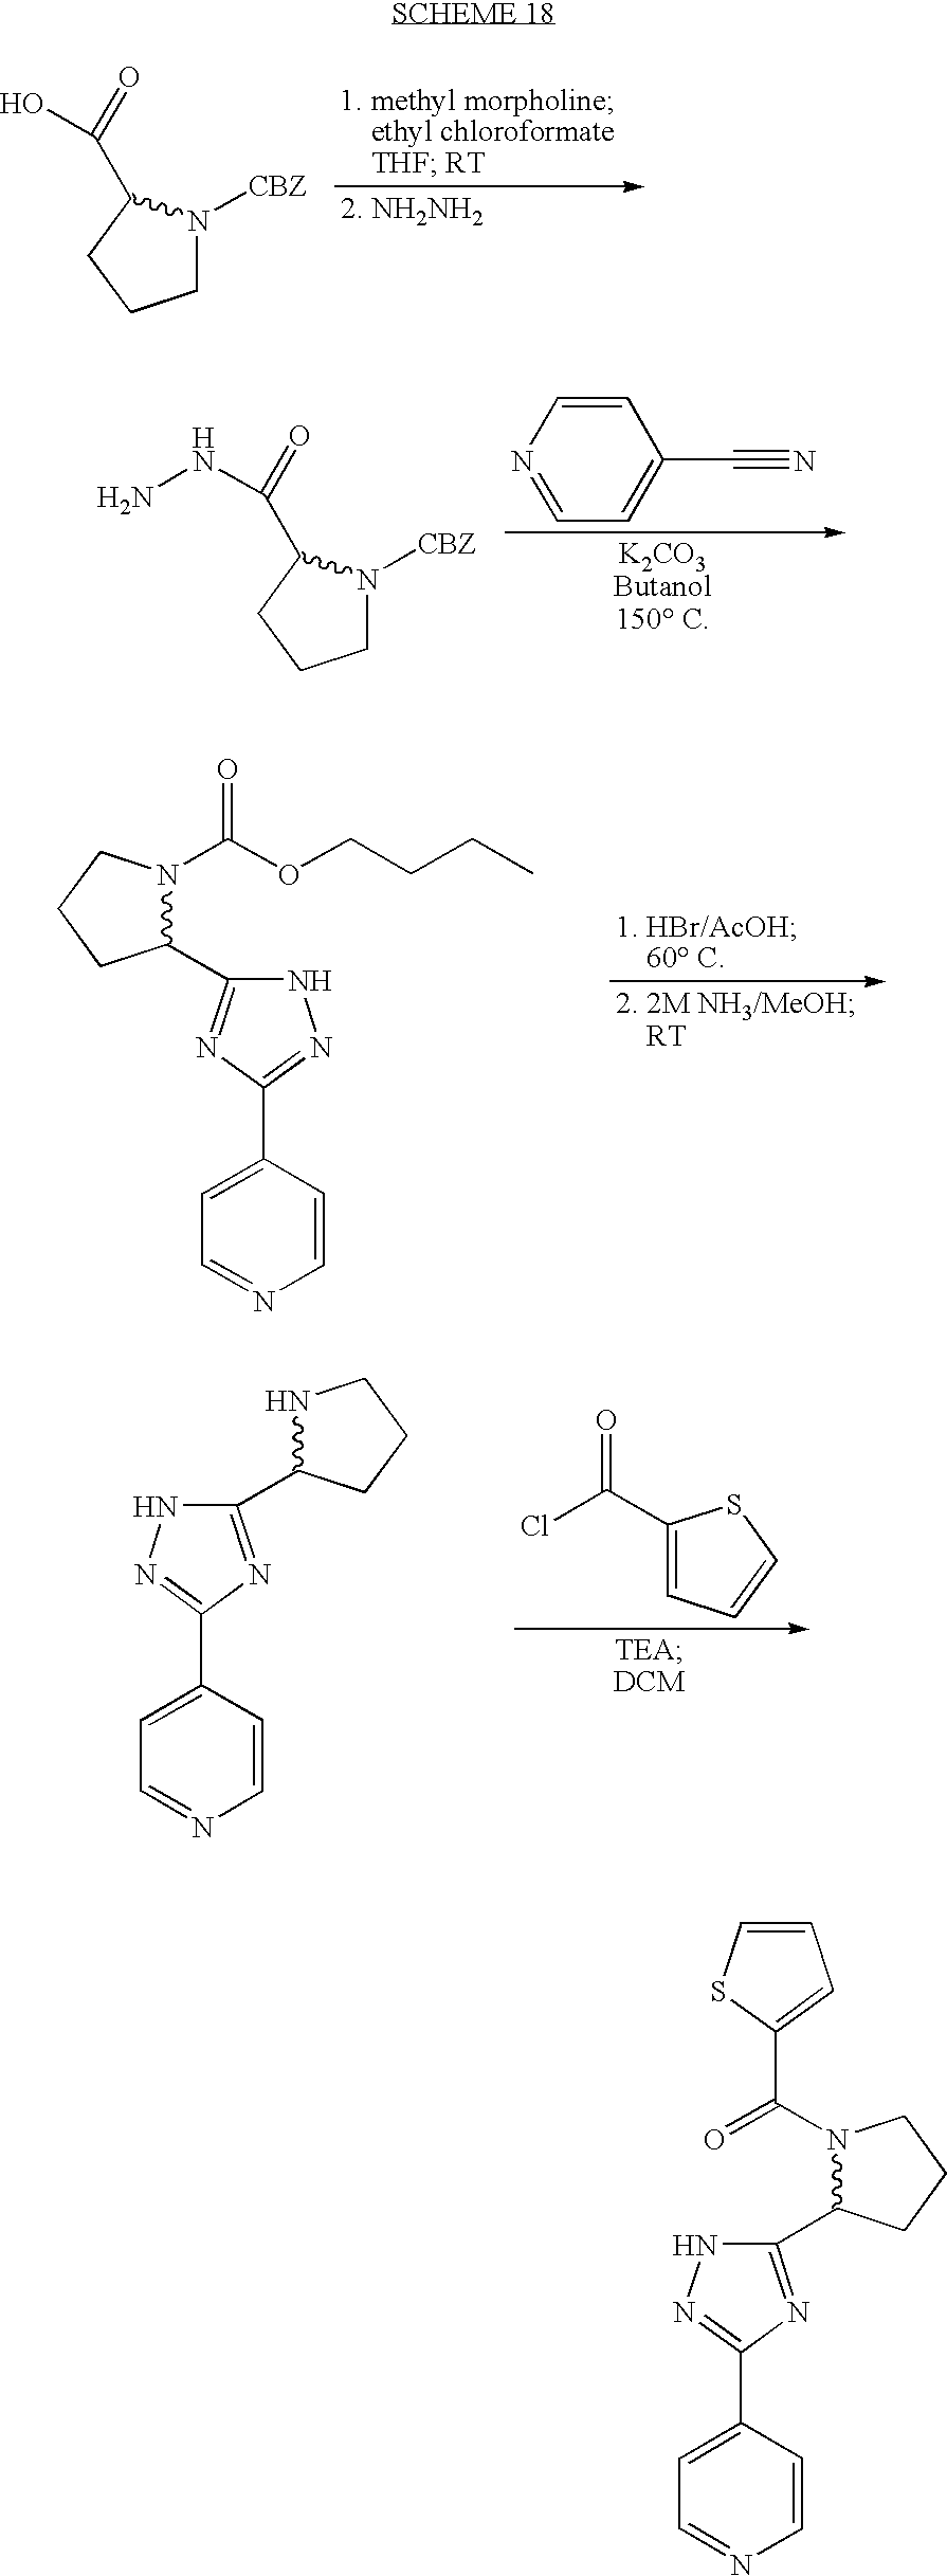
C1N([CBZ])C(C(O)=O)CC1.C1=CN=CC=C1C#N.C1N([CBZ])C(C(NN)=O)CC1.C1(C2=NNC(C3CCCN3C(OCCCC)=O)=N2)=CC=NC=C1.C1(C(Cl)=O)=CC=CS1.C1(C2=NNC(C3NCCC3)=N2)=CC=NC=C1.C1(C2=NNC(C3N(C(=O)C4=CC=CS4)CCC3)=N2)=CC=NC=C1
